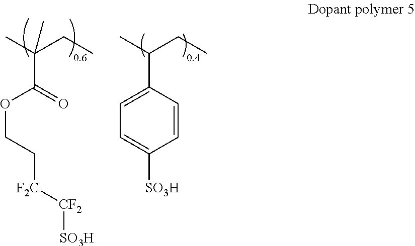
C(C(C(OCC[F2C][CF2][SO3H])=O)(C)C)C.C(C(C1=CC=C([SO3H])C=C1)C)C
